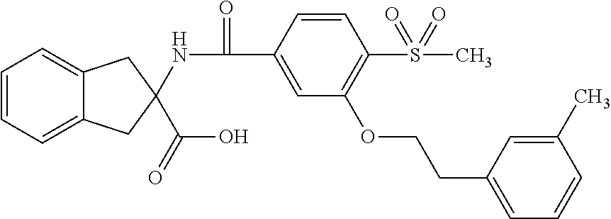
C1=CC=C2C(=C1)CC(NC(=O)C1=CC(OCCC3=CC=CC(C)=C3)=C(S(C)(=O)=O)C=C1)(C(=O)O)C2
